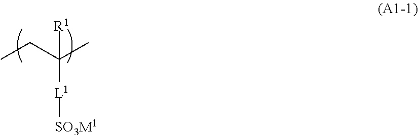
CCC(C)([R1])[L1][SO3M1]
